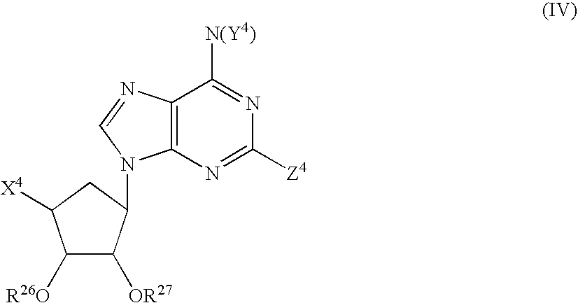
C12=C(N=CN1C1C([OR27])C([R26O])C([X4])C1)C([N(Y4)])=NC([Z4])=N2
